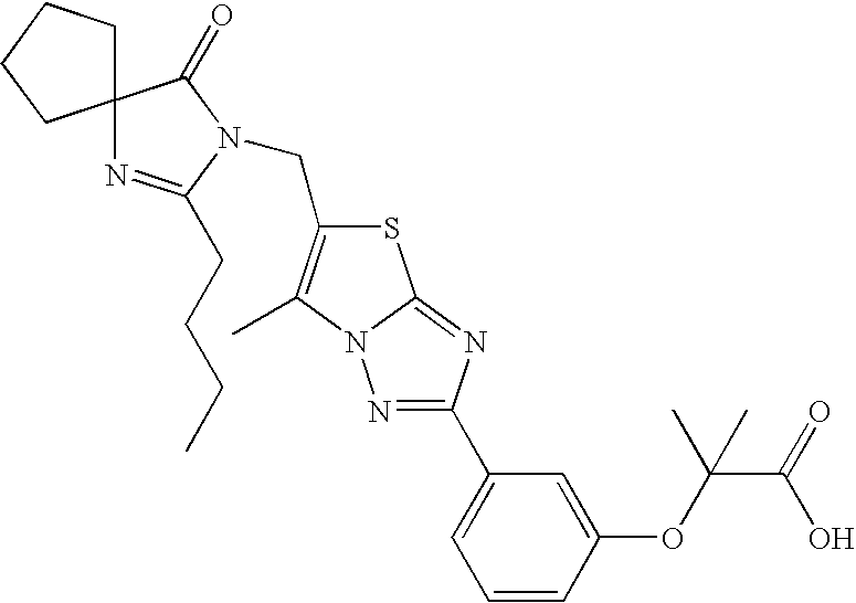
C12(N=C(CCCC)N(CC3=C(C)N4C(=NC(C5=CC=CC(OC(C)(C(=O)O)C)=C5)=N4)S3)C1=O)CCCC2
